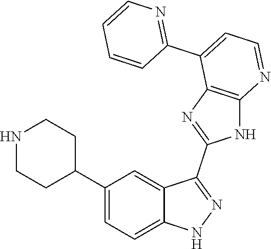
C1(C2=CC=C3C(=C2)C(C2=NC4=C(N2)N=CC=C4C2=NC=CC=C2)=NN3)CCNCC1
